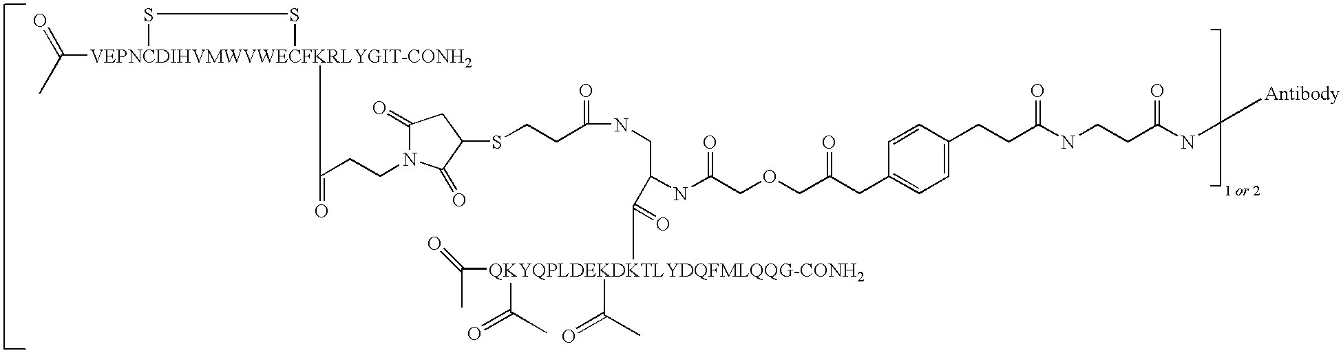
C1=C(CCC(NCCC(N[Antibody])=O)=O)C=CC(CC(=O)COCC(=O)NC(CNC(=O)CCSC2CC(=O)N(CCC(=O)[VEPNCDIHVMWVWECFKRLYGIT-CONH2]3(C(=O)C)SS3)C2=O)C(=O)[QKYQPLDEKDKTLYDQFMLQQG-CONH2](C(C)=O)(C(=O)C)C(=O)C)=C1
